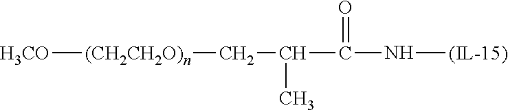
[H3CO][(CH2CH2O)n]CC(C(N[(IL-15)])=O)C
